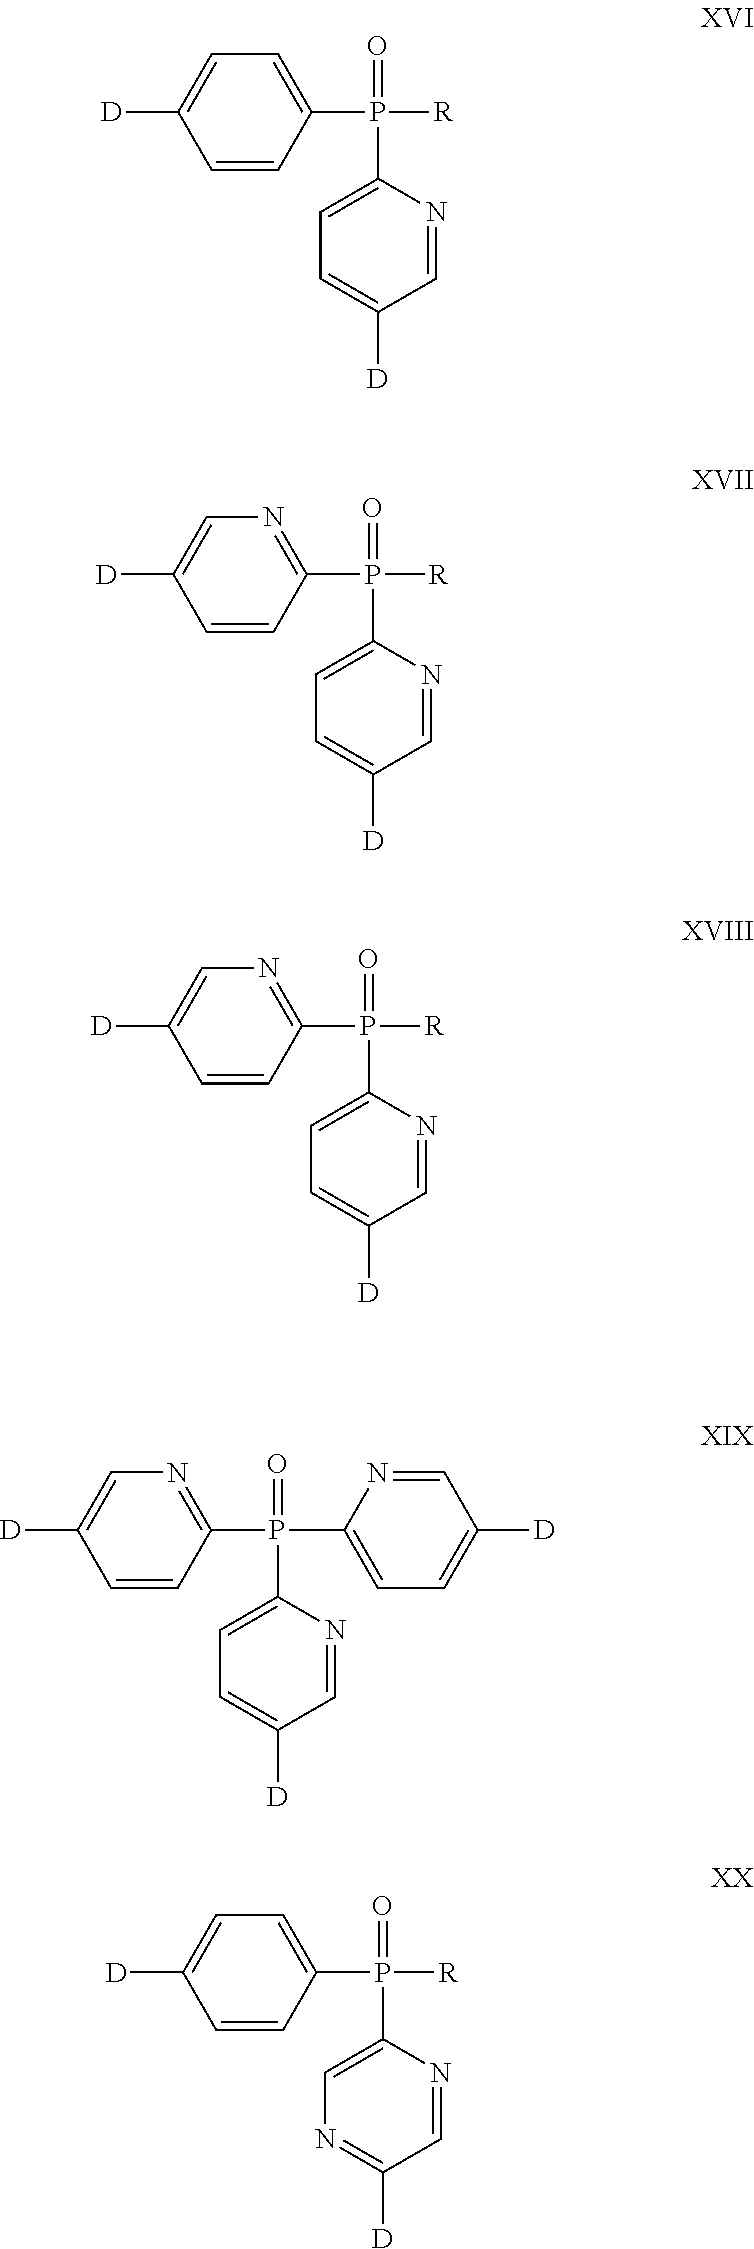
C1=C(P([R])(=O)C2=CC=C([D])C=N2)C=CC([D])=C1.N1=C(P([R])(=O)C2=CC=C([D])C=N2)C=CC([D])=C1.N1=C(P([R])(=O)C2=CC=C([D])C=N2)C=CC([D])=C1.N1=C(P(C2=CC=C([D])C=N2)(=O)C2=CC=C([D])C=N2)C=CC([D])=C1.C1=C(P([R])(=O)C2=CN=C([D])C=N2)C=CC([D])=C1
